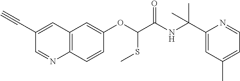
C1(C#C)=CC2=C(N=C1)C=CC(OC(SC)C(=O)NC(C1=CC(C)=CC=N1)(C)C)=C2
